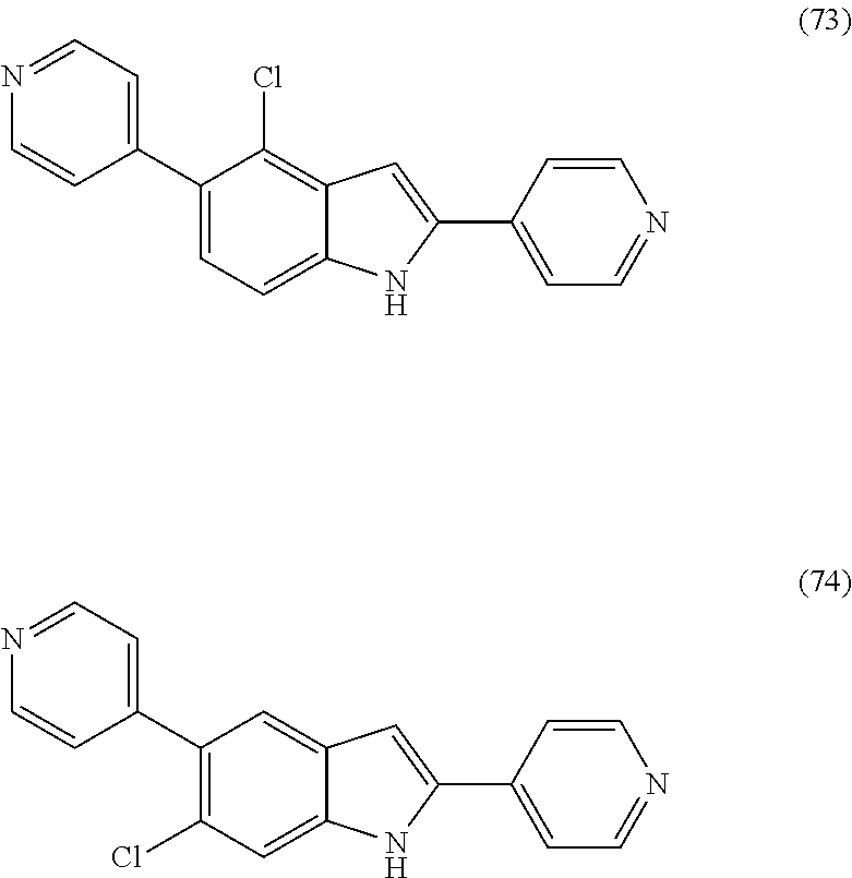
C1(C2=CC=NC=C2)=CC=C2C(=C1Cl)C=C(C1=CC=NC=C1)N2.C1(C2=CC=NC=C2)=C(Cl)C=C2C(=C1)C=C(C1=CC=NC=C1)N2
